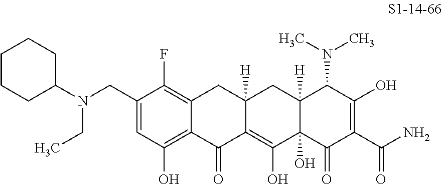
N(CC1=CC(O)=C2C(=C1F)CC1([H])C(=C(O)C3(O)C([H])(C1)C(N(C)C)C(O)=C(C(N)=O)C3=O)C2=O)(C1CCCCC1)CC
